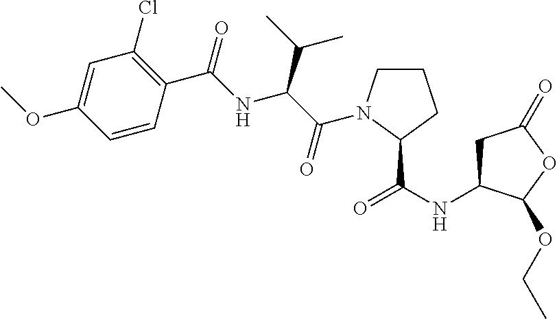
C1=C(OC)C=CC(C(=O)NC(C(C)C)C(=O)N2CCCC2C(NC2CC(=O)OC2OCC)=O)=C1Cl
